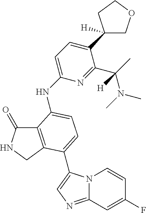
C12=C(CNC1=O)C(C1=CN=C3N1C=CC(F)=C3)=CC=C2NC1=CC=C(C2([H])COCC2)C(C(N(C)C)(C)[H])=N1
